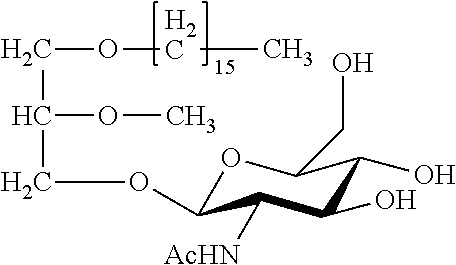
C(OCC)C(OC)COC1OC(CO)C(O)C(O)C1[AcHN]
